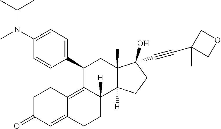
C1(C2=CC=C(N(C)C(C)C)C=C2)C2=C3C(=CC(=O)CC3)CCC2([H])C2([H])C(C)(C1)C(C#CC1(C)COC1)(O)CC2
